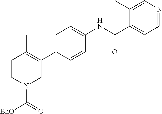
C1=C(C2=C(C)CCN(C([BnO])=O)C2)C=CC(NC(C2=CC=NC=C2C)=O)=C1
